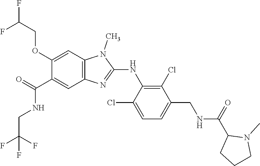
C1(OCC(F)F)=CC2=C(C=C1C(NCC(F)(F)F)=O)N=C(NC1=C(Cl)C(CNC(C3CCCN3C)=O)=CC=C1Cl)N2C
